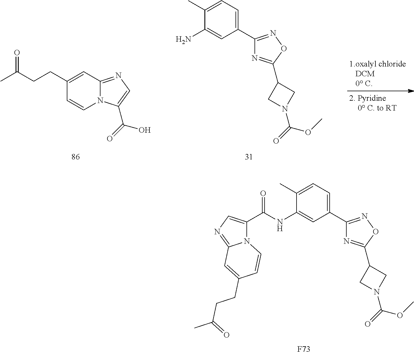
C1(C2=NOC(C3CN(C(=O)OC)C3)=N2)=CC=C(C)C(N)=C1.C1=CN2C(=NC=C2C(=O)O)C=C1CCC(C)=O.C1(C2=NOC(C3CN(C(=O)OC)C3)=N2)=CC=C(C)C(NC(=O)C2=CN=C3N2C=CC(CCC(C)=O)=C3)=C1.[F73]
